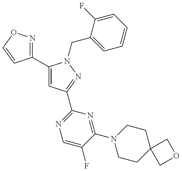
C1(C2=CC(C3=NC=C(F)C(N4CCC5(CC4)COC5)=N3)=NN2CC2=CC=CC=C2F)=NOC=C1
